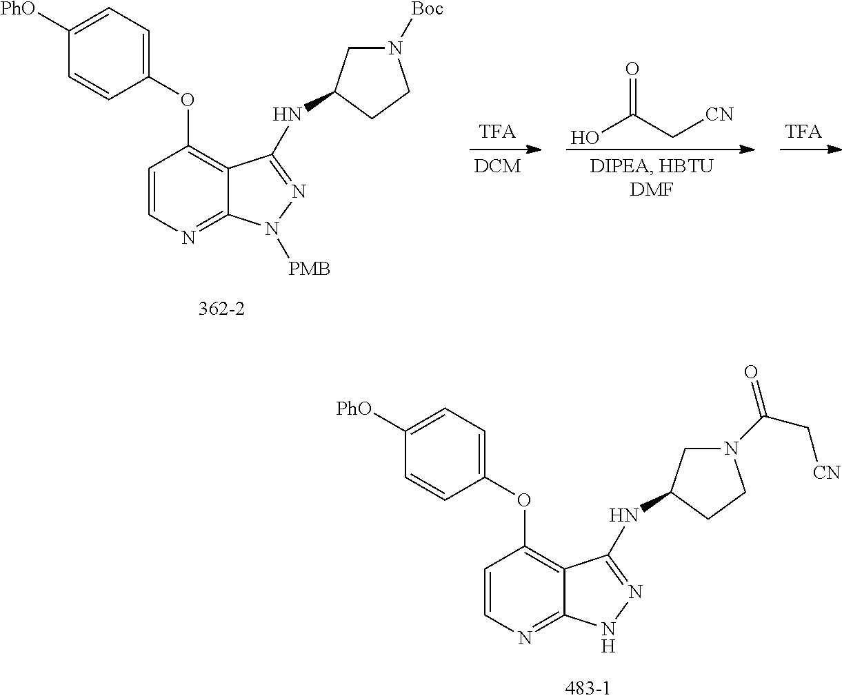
C1(OC2=C3C(=NC=C2)N([PMB])N=C3NC2CN([Boc])CC2)=CC=C([PhO])C=C1.OC(C[CN])=O.C1(OC2=C3C(=NC=C2)NN=C3NC2CN(C(C[CN])=O)CC2)=CC=C([PhO])C=C1
